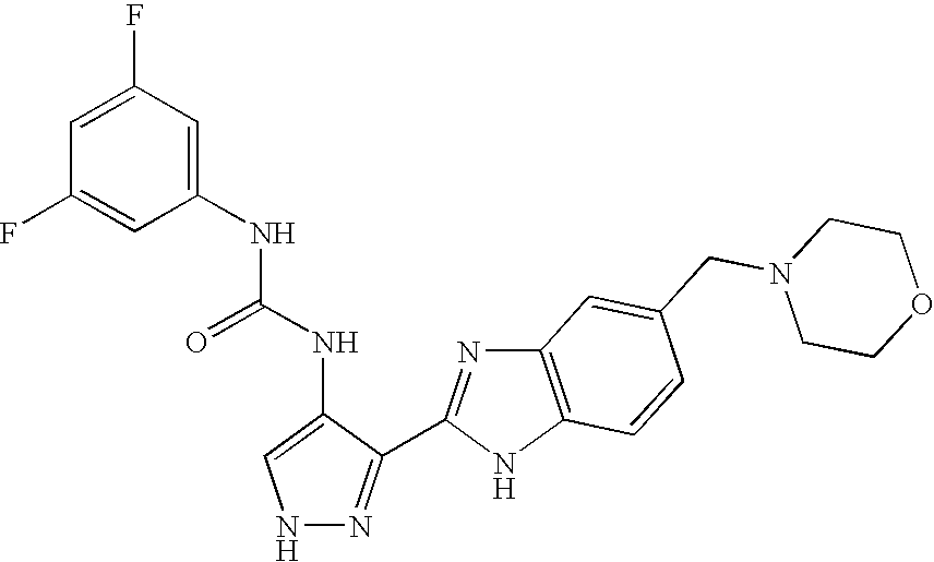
N1N=C(C2=NC3=C(N2)C=CC(CN2CCOCC2)=C3)C(NC(=O)NC2=CC(F)=CC(F)=C2)=C1
